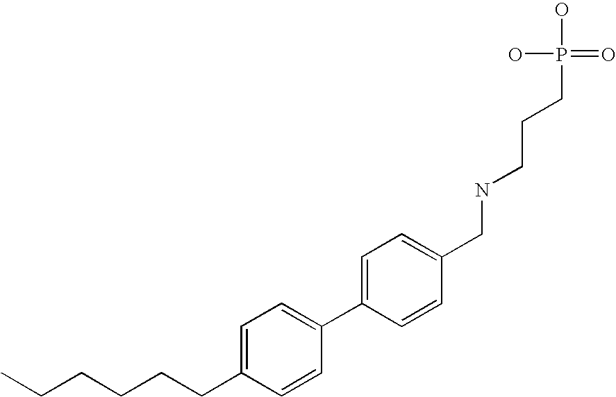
C1=CC(CNCCCP(O)(O)=O)=CC=C1C1=CC=C(CCCCCC)C=C1
